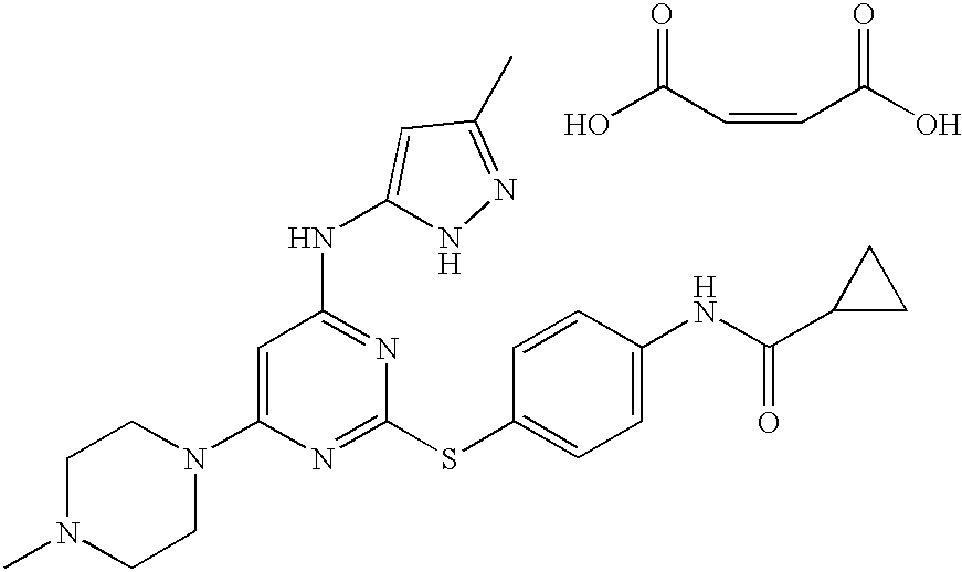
C1(N2CCN(C)CC2)=CC(NC2=CC(C)=NN2)=NC(SC2=CC=C(NC(C3CC3)=O)C=C2)=N1.OC(C=CC(O)=O)=O
